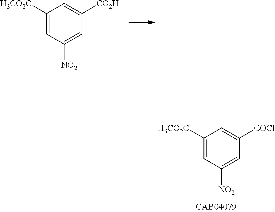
C1([H3CO2C])=CC([NO2])=CC([CO2H])=C1.C1([H3CO2C])=CC([NO2])=CC([COCl])=C1
